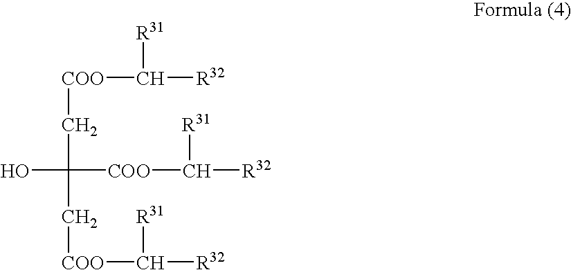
[R31]C([R32])[COO]CC(O)([COO]C([R32])[R31])C[COO]C([R32])[R31]
